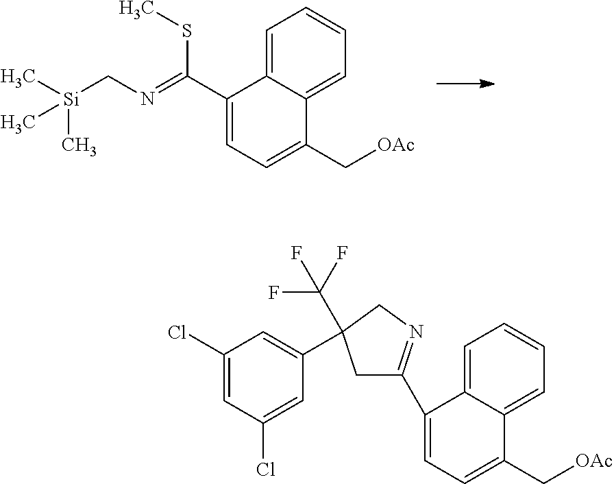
C1=C2C(=CC=C1)C(C[OAc])=CC=C2C(SC)=NC[Si](C)(C)C.C1=C2C(=CC=C1)C(C[OAc])=CC=C2C1=NCC(C(F)(F)F)(C2=CC(Cl)=CC(Cl)=C2)C1
